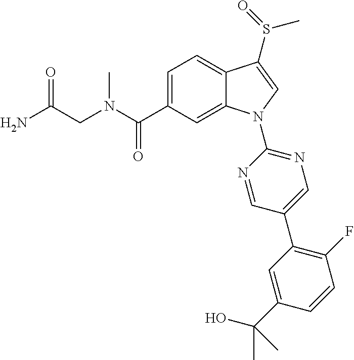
C(CN(C)C(C1=CC=C2C(=C1)N(C1=NC=C(C3=C(F)C=CC(C(O)(C)C)=C3)C=N1)C=C2S(C)=O)=O)(N)=O
